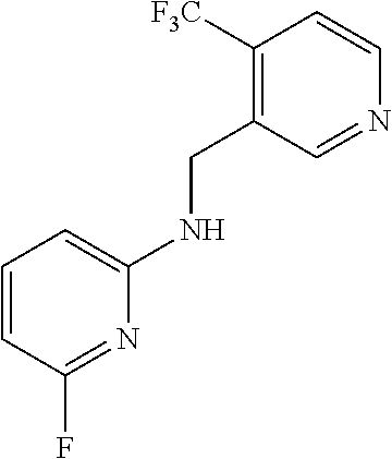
N1=C(F)C=CC=C1NCC1=C([F3C])C=CN=C1
